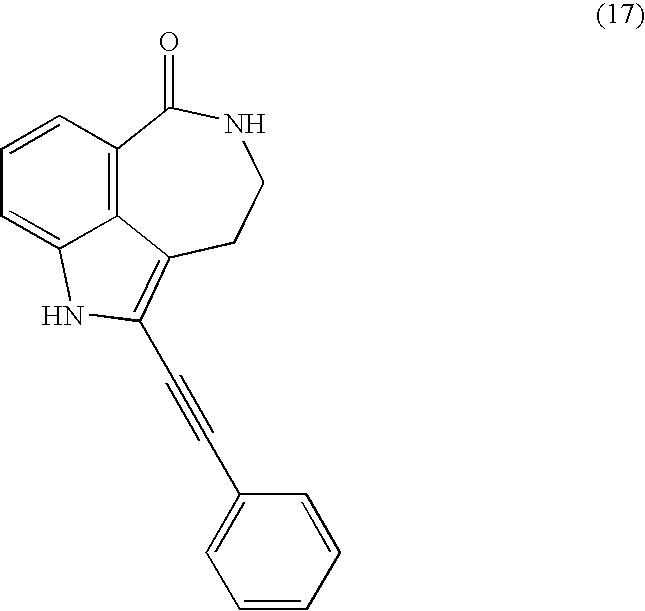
C12=C3C=CC=C1NC(C#CC1=CC=CC=C1)=C2CCNC3=O
